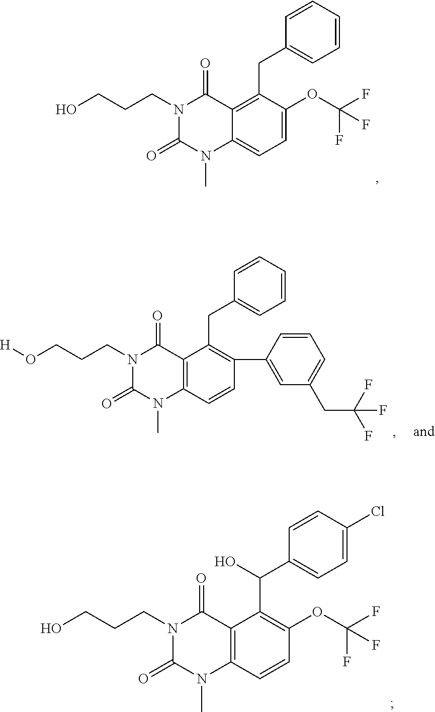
C1=CC=CC(CC2=C3C(=CC=C2OC(F)(F)F)N(C)C(=O)N(CCCO)C3=O)=C1.C1=CC=CC(CC2=C(C3=CC(CC(F)(F)F)=CC=C3)C=CC3=C2C(=O)N(CCCO[H])C(=O)N3C)=C1.C1=C(Cl)C=CC(C(C2=C(OC(F)(F)F)C=CC3=C2C(=O)N(CCCO)C(=O)N3C)O)=C1
